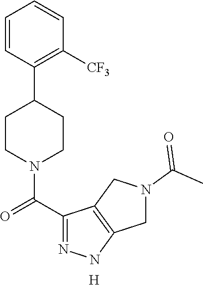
C1=CC(C2CCN(C(C3=NNC4=C3CN(C(C)=O)C4)=O)CC2)=C([CF3])C=C1.[H]
